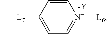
C1=CC([L7]C)=CC=[N+]1[L6].[-Y]
